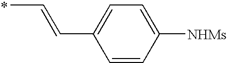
C1=CC([NHMs])=CC=C1C=CC
